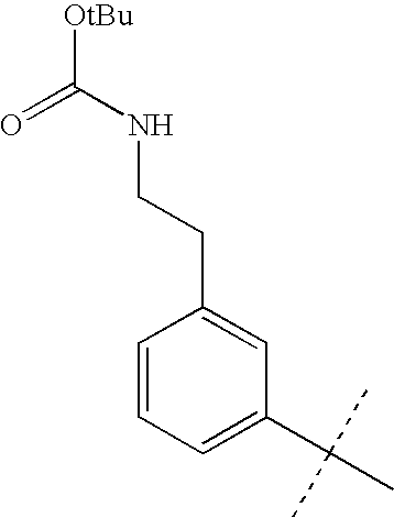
C1=CC=C(C(C)(C)C)C=C1CCNC([OtBu])=O
